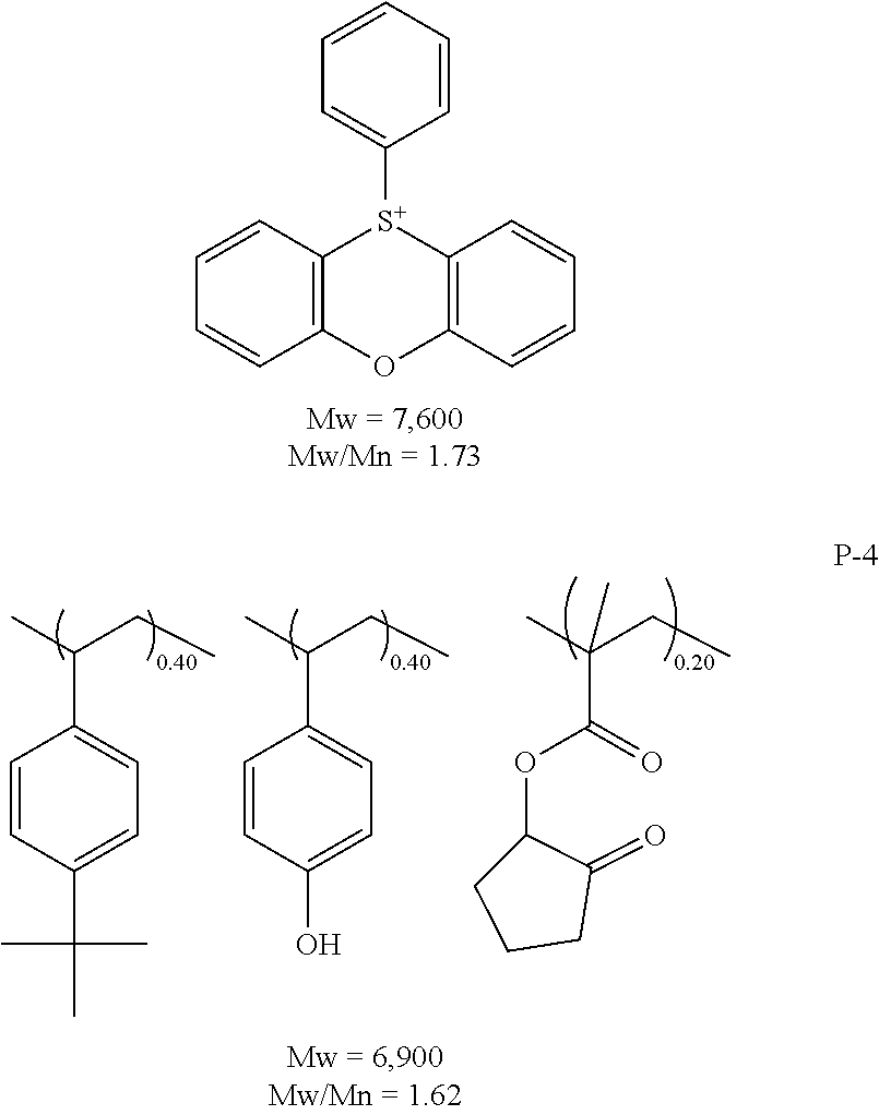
C1=CC=CC([S+]2C3=C(C=CC=C3)OC3=C2C=CC=C3)=C1.CC(CC)C1=CC=C(C(C)(C)C)C=C1.CC(CC)C1=CC=C(O)C=C1.CC(CC)(C(OC1CCCC1=O)=O)C
